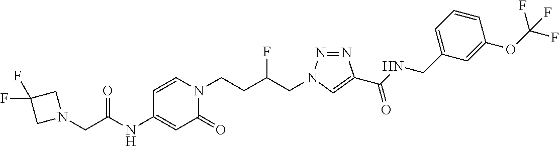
C(NC1=CC(=O)N(CCC(CN2N=NC(C(NCC3=CC=CC(OC(F)(F)F)=C3)=O)=C2)F)C=C1)(=O)CN1CC(F)(F)C1
